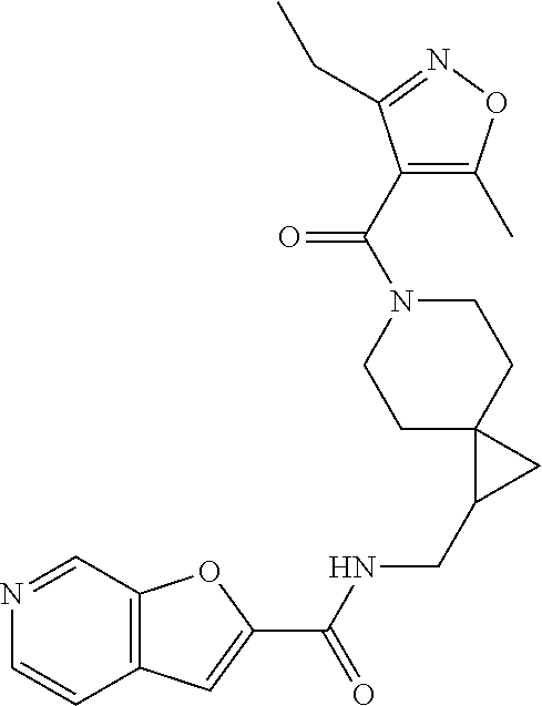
C12=C(C=NC=C1)OC(C(NCC1CC13CCN(C(=O)C1=C(C)ON=C1CC)CC3)=O)=C2
